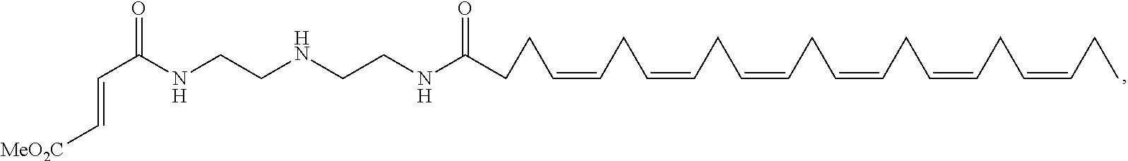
[MeO2C]C=CC(=O)NCCNCCNC(=O)CCC=CCC=CCC=CCC=CCC=CCC=CCC
